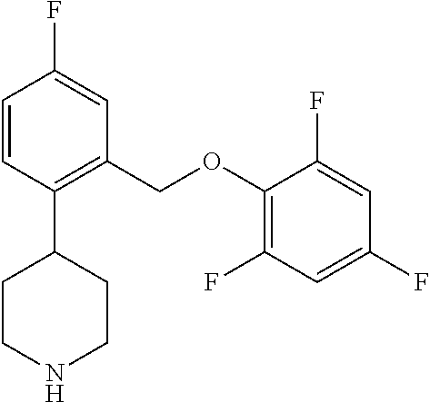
C1(C2CCNCC2)=C(COC2=C(F)C=C(F)C=C2F)C=C(F)C=C1
